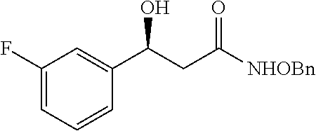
C1(C(CC([NHOBn])=O)O)=CC(F)=CC=C1
